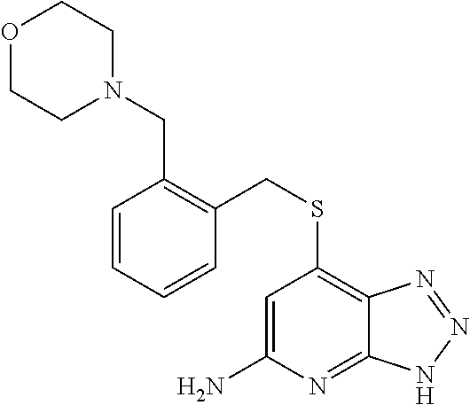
C1=C(N)N=C2C(=C1SCC1=C(CN3CCOCC3)C=CC=C1)N=NN2
